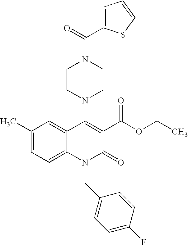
C1(C)=CC=C2C(=C1)C(N1CCN(C(=O)C3=CC=CS3)CC1)=C(C(OCC)=O)C(=O)N2CC1=CC=C(F)C=C1
